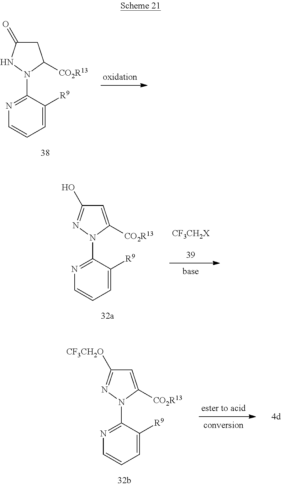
N1=C(N2NC(=O)CC2[CO2R13])C([R9])=CC=C1.N1=C(N2N=C(O)C=C2[CO2R13])C([R9])=CC=C1.[CF3CH2X].N1=C(N2N=C([CF3CH2O])C=C2[CO2R13])C([R9])=CC=C1
